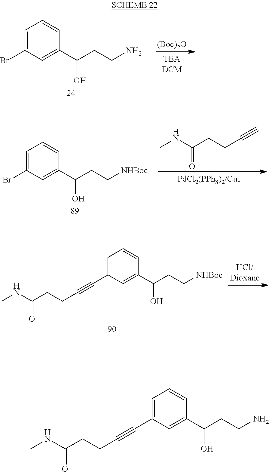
C1=C(Br)C=C(C(CCN)O)C=C1.[(Boc)2O].C1=C(Br)C=C(C(CC[NHBoc])O)C=C1.C#CCCC(NC)=O.C1=C(C#CCCC(NC)=O)C=C(C(CC[NHBoc])O)C=C1.C1=C(C#CCCC(NC)=O)C=C(C(CCN)O)C=C1
